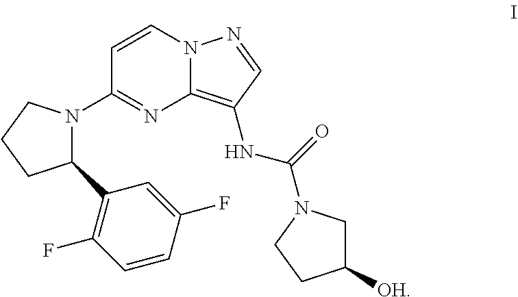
C1=CN2C(=C(NC(=O)N3CC([OH])CC3)C=N2)N=C1N1C(C2=C(F)C=CC(F)=C2)CCC1
